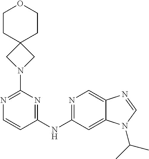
C1=CC(NC2=NC=C3C(=C2)N(C(C)C)C=N3)=NC(N2CC3(C2)CCOCC3)=N1
